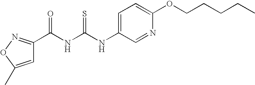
C(NC(NC1=CC=C(OCCCCC)N=C1)=S)(=O)C1=NOC(C)=C1
